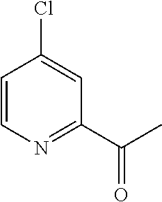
C1=CN=C(C(=O)C)C=C1Cl
